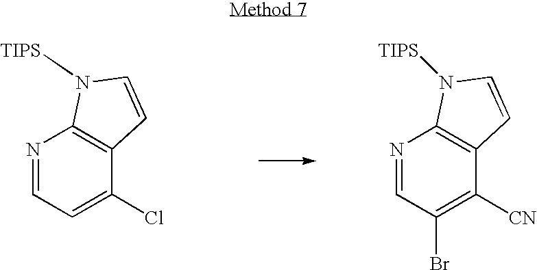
N1=CC=C(Cl)C2=C1N([TIPS])C=C2.N1=CC(Br)=C([CN])C2=C1N([TIPS])C=C2
